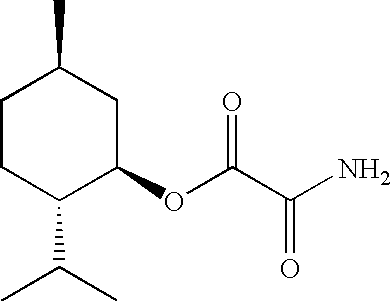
C1(OC(C(N)=O)=O)CC(C)CCC1C(C)C
